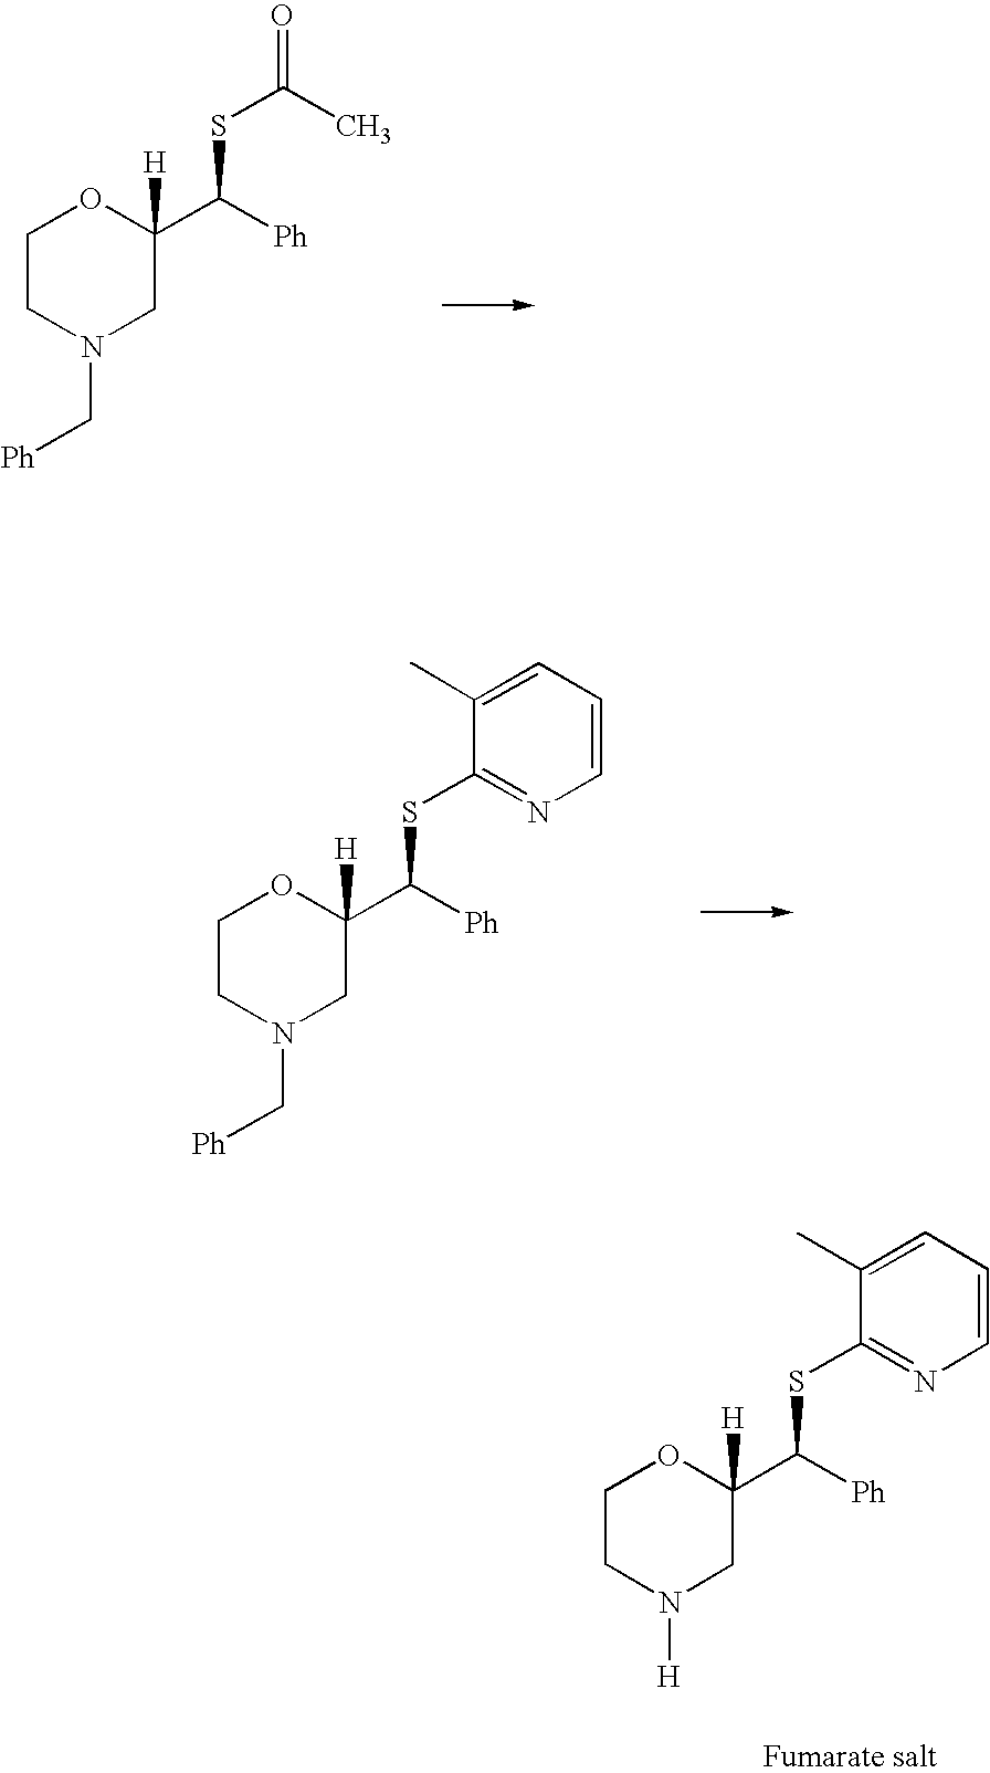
C1CN(C[Ph])CC(C([Ph])SC(C)=O)([H])O1.C1CN(C[Ph])CC(C([Ph])SC2=NC=CC=C2C)([H])O1.C1CN([H])CC(C([Ph])SC2=NC=CC=C2C)([H])O1
